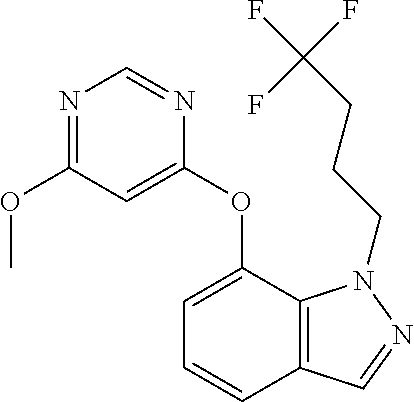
N1=C(OC)C=C(OC2=CC=CC3=C2N(CCCC(F)(F)F)N=C3)N=C1
